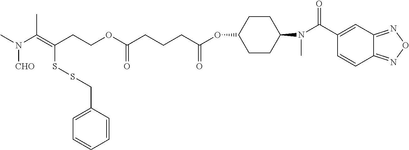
C1(OC(CCCC(OCCC(SSCC2=CC=CC=C2)=C(N([CHO])C)C)=O)=O)CCC(N(C(=O)C2=CC3=NON=C3C=C2)C)CC1
